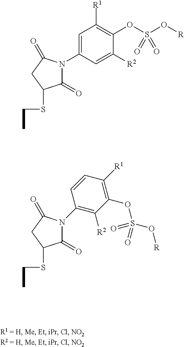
CCSC1C(=O)N(C2=CC([R1])=C(OS(O[R])(=O)=O)C([R2])=C2)C(=O)C1.CCSC1C(=O)N(C2=C([R2])C(OS(O[R])(=O)=O)=C([R1])C=C2)C(=O)C1
